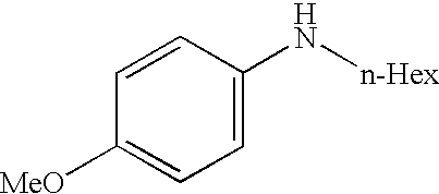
C1=C(N[n-Hex])C=CC([MeO])=C1
